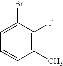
C1(C)=C(F)C(Br)=CC=C1
